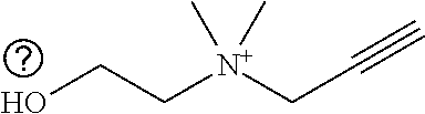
OCC[N+](CC#C)(C)C
